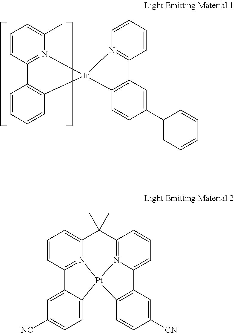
C1=CC2=N(C(C)=C1)[Ir]1(C3=C2C=CC=C3)N2=C(C=CC=C2)C2=C1C=CC(C1=CC=CC=C1)=C2.C1=CC2=N3C(=C1)C(C)(C)C1=N4C(=CC=C1)C1=C(C=CC([CN])=C1)[Pt]34C1=CC=C([NC])C=C21
